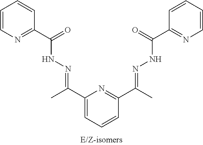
C1=CN=C(C(=O)NN=C(C2=CC=CC(C(C)=NNC(C3=NC=CC=C3)=O)=N2)C)C=C1
